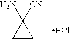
C1CC1([CN])N.Cl
